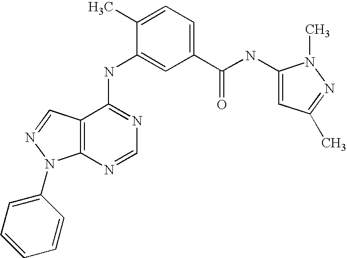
C12=C(C(NC3=CC(C(NC4=CC(C)=NN4C)=O)=CC=C3C)=NC=N1)C=NN2C1=CC=CC=C1
